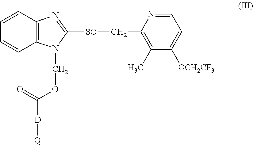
C12=C(C=CC=C1)N=C([SO]CC1=C(C)C([OCH2CF3])=CC=N1)N2COC([D][Q])=O
